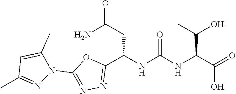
N1(C2=NN=C(C(NC(NC(C(=O)O)C(O)C)=O)CC(=O)N)O2)C(C)=CC(C)=N1
